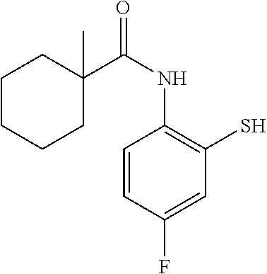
C1CCCC(C(NC2=C(S)C=C(F)C=C2)=O)(C)C1
